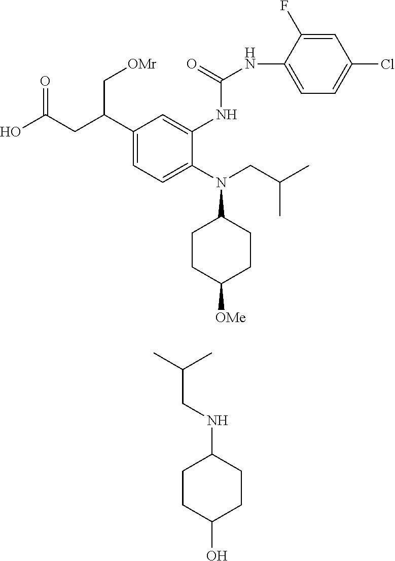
N(C1CCC([OMe])CC1)(CC(C)C)C1=CC=C(C(CC(O)=O)C[OMr])C=C1NC(=O)NC1=CC=C(Cl)C=C1F.C1CC(O)CCC1NCC(C)C
